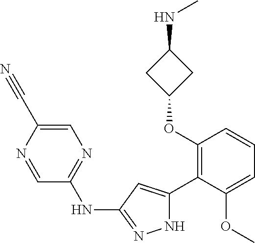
C1(OC2=C(C3=CC(NC4=NC=C(C#N)N=C4)=NN3)C(OC)=CC=C2)CC(NC)C1
